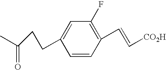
C1=C(CCC(C)=O)C=CC(C=C[CO2H])=C1F
